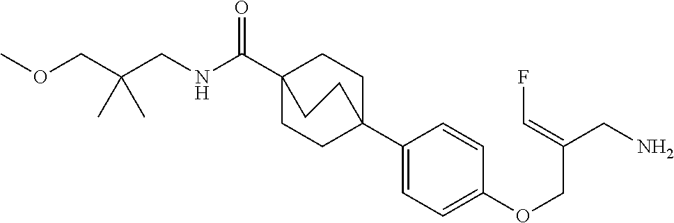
C1(C23CCC(C(NCC(COC)(C)C)=O)(CC2)CC3)=CC=C(OCC(CN)=CF)C=C1
